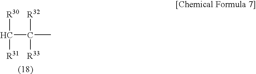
[R30]C([R31])C([R32])([R33])C
